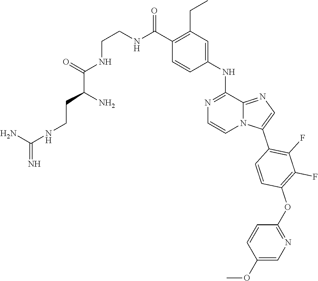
O(C1=C(F)C(F)=C(C2=CN=C3N2C=CN=C3NC2=CC(CC)=C(C(=O)NCCNC(C(CCNC(=N)N)N)=O)C=C2)C=C1)C1=NC=C(OC)C=C1
